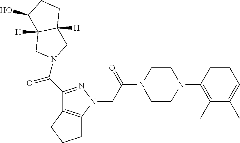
C(C(N1CCN(C2=C(C)C(C)=CC=C2)CC1)=O)N1N=C(C(=O)N2CC3([H])C(O)CCC3([H])C2)C2=C1CCC2
